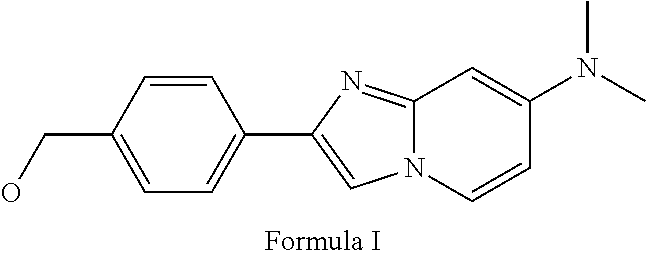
C12=NC(C3=CC=C(CO)C=C3)=CN1C=CC(N(C)C)=C2
